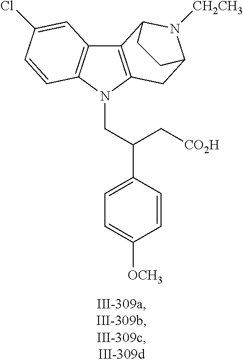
C12=C(N(CC(C3=CC=C([OCH3])C=C3)C[CO2H])C3=C1C=C(Cl)C=C3)CC1N([CH2CH3])C2CC1
